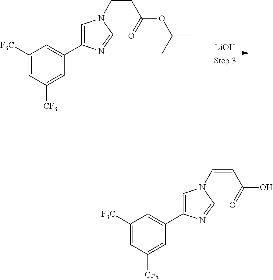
C1([F3C])=CC([CF3])=CC(C2=CN(C=CC(OC(C)C)=O)C=N2)=C1.[LiOH].C1([F3C])=CC([CF3])=CC(C2=CN(C=CC(O)=O)C=N2)=C1
